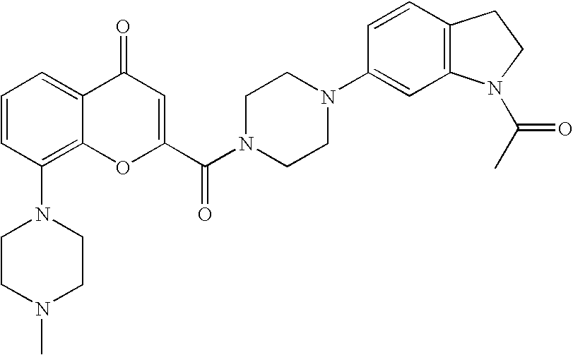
C1CN(C)CCN1C1=C2C(=CC=C1)C(=O)C=C(C(N1CCN(C3=CC4=C(C=C3)CCN4C(C)=O)CC1)=O)O2
